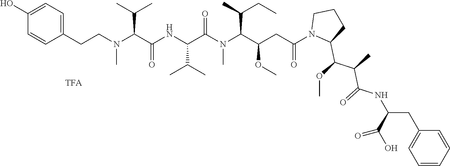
C1=CC(CCN(C(C(C)C)C(NC(C(=O)N(C(C(C)CC)C(CC(N2C(C(OC)C(C)C(=O)NC(CC3=CC=CC=C3)C(O)=O)CCC2)=O)OC)C)C(C)C)=O)C)=CC=C1O
